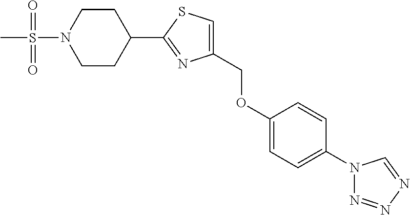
N1(C2=CC=C(OCC3=CSC(C4CCN(S(C)(=O)=O)CC4)=N3)C=C2)N=NN=C1
